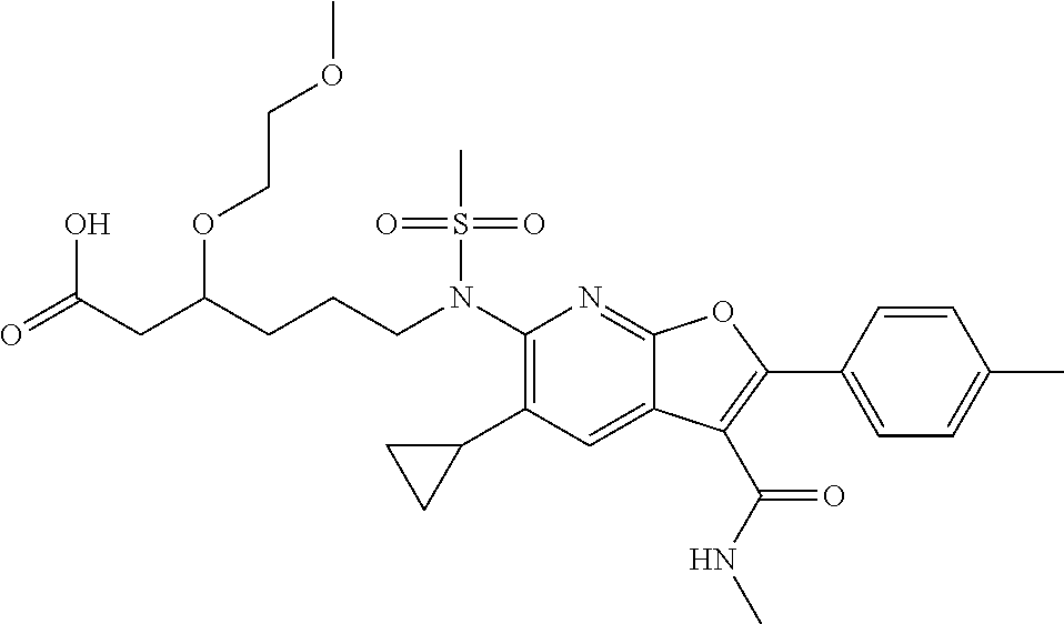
N(C1=C(C2CC2)C=C2C(=N1)OC(C1=CC=C(C)C=C1)=C2C(NC)=O)(S(C)(=O)=O)CCCC(CC(=O)O)OCCOC
